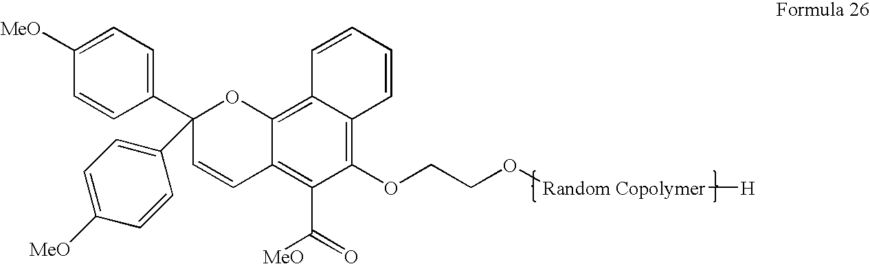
C1=CC2=C(C([MeO])=O)C(OCCO[Random Copolymer][H])=C3C(=C2OC1(C1=CC=C([MeO])C=C1)C1=CC=C([MeO])C=C1)C=CC=C3
